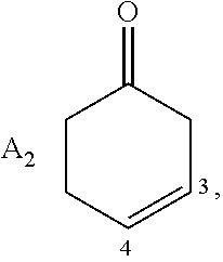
C1CC=CCC1=O.[A2]
